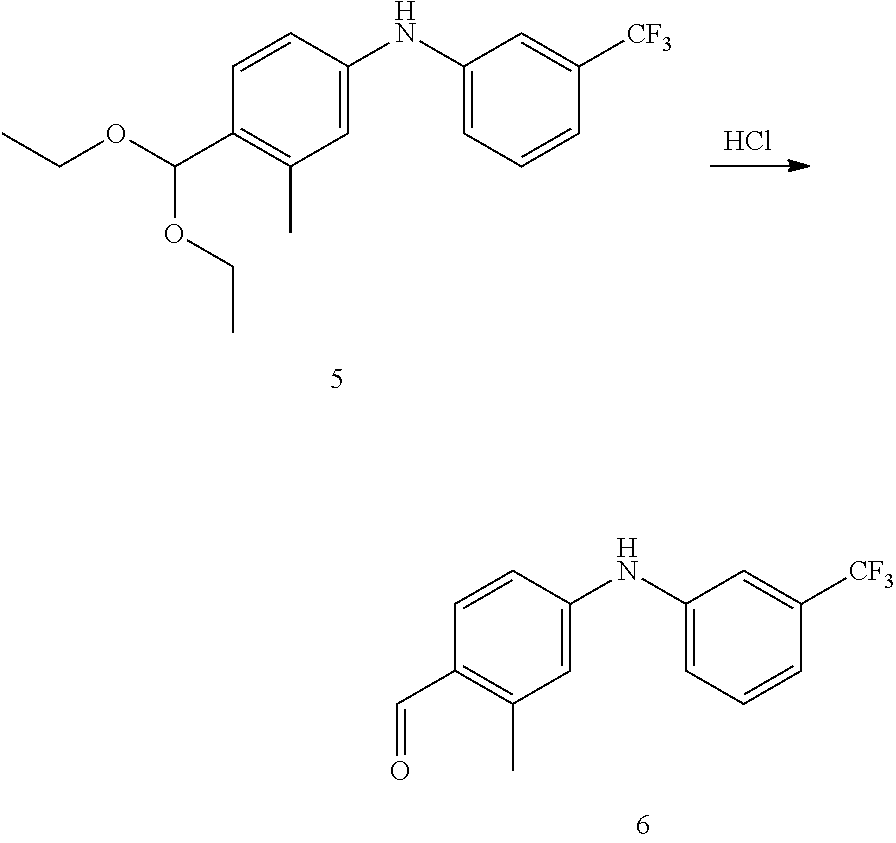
C1(NC2=CC(C)=C(C=O)C=C2)=CC=CC([CF3])=C1.Cl.C1(NC2=CC(C)=C(C(OCC)OCC)C=C2)=CC=CC([CF3])=C1
